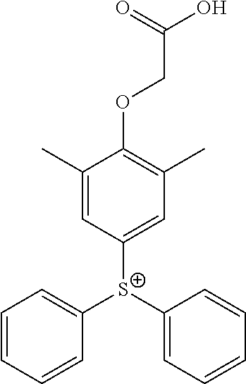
C1(C)=CC([S+](C2=CC=CC=C2)C2=CC=CC=C2)=CC(C)=C1OCC(O)=O
